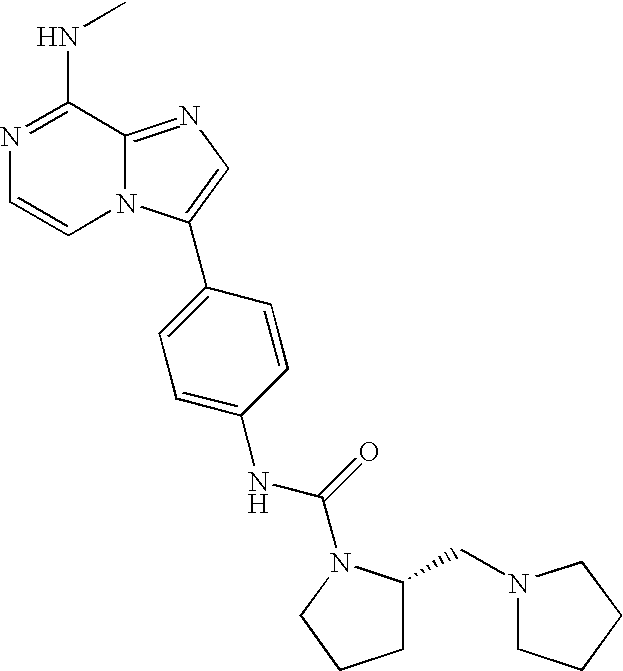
CNC1=NC=CN2C1=NC=C2C1=CC=C(NC(N2C(CN3CCCC3)CCC2)=O)C=C1
